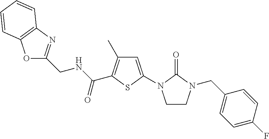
O1C2=C(N=C1CNC(C1=C(C)C=C(N3CCN(CC4=CC=C(F)C=C4)C3=O)S1)=O)C=CC=C2
